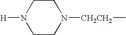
[CH2CH2](C)N1CCN([H])CC1
